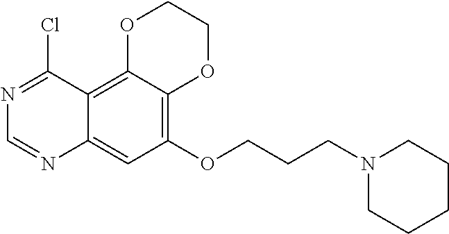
C12=CC(OCCCN3CCCCC3)=C3C(=C1C(Cl)=NC=N2)OCCO3
